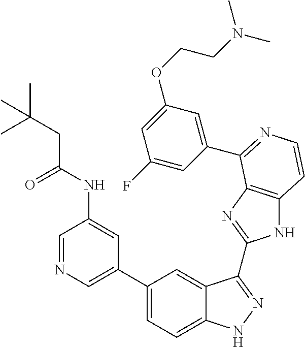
C1(C2=CN=CC(NC(CC(C)(C)C)=O)=C2)=CC=C2C(=C1)C(C1=NC3=C(N1)C=CN=C3C1=CC(OCCN(C)C)=CC(F)=C1)=NN2
